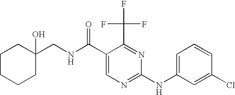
C1(C(=O)NCC2(O)CCCCC2)=CN=C(NC2=CC=CC(Cl)=C2)N=C1C(F)(F)F
